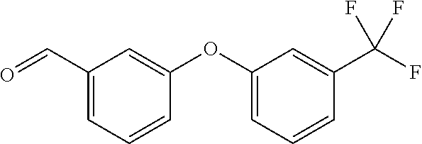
C1(C=O)=CC=CC(OC2=CC=CC(C(F)(F)F)=C2)=C1
